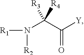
N(C(C([Y])=O)([R4])[R3])([R1])[R2]
